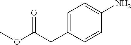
C1=C(CC(OC)=O)C=CC(N)=C1
